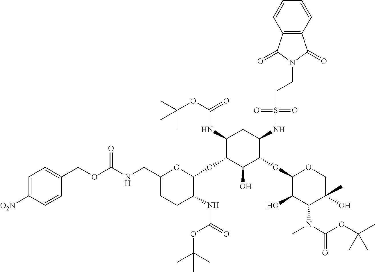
C1(CNC(OCC2=CC=C([O2N])C=C2)=O)=CCC(NC(=O)OC(C)(C)C)C(OC2C(O)C(OC3C(O)C(N(C)C(OC(C)(C)C)=O)C(O)(C)CO3)C(NS(=O)(=O)CCN3C(=O)C4=C(C3=O)C=CC=C4)CC2NC(OC(C)(C)C)=O)O1
